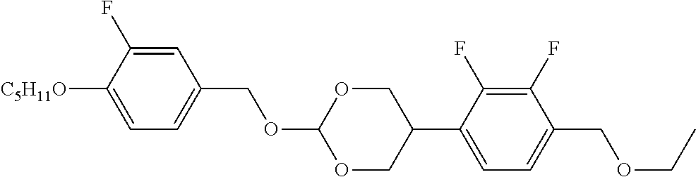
C1=C(F)C([C5H11O])=CC=C1COC1OCC(C2=CC=C(COCC)C(F)=C2F)CO1
